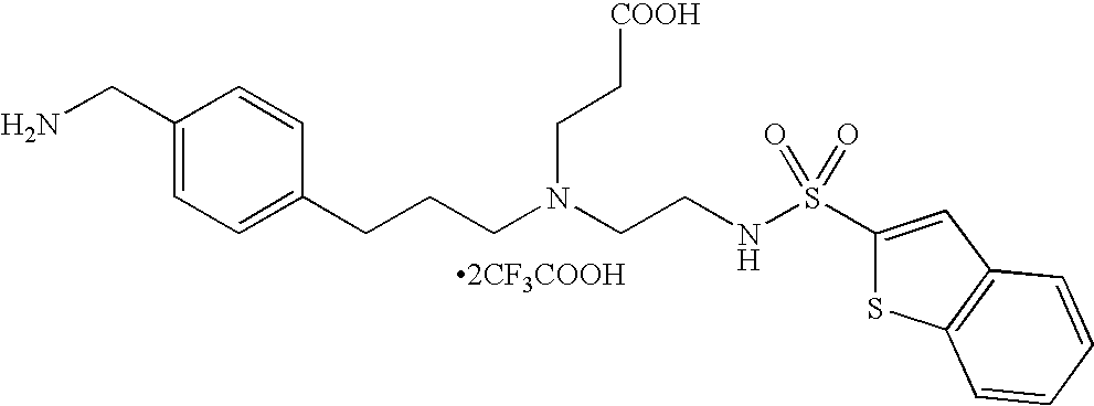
[2CF3COOH].C1(CN)=CC=C(CCCN(CCNS(C2=CC3=C(S2)C=CC=C3)(=O)=O)CC[COOH])C=C1
